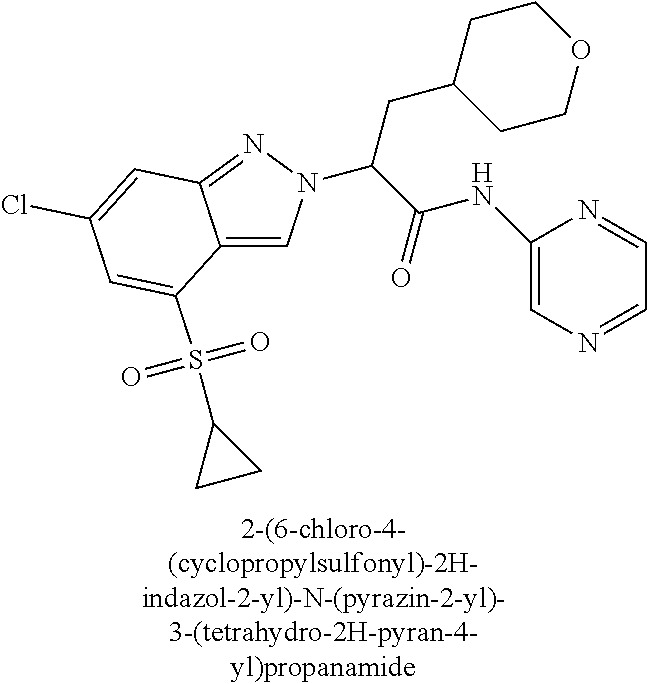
C12=CN(C(C(=O)NC3=CN=CC=N3)CC3CCOCC3)N=C1C=C(Cl)C=C2S(=O)(=O)C1CC1
